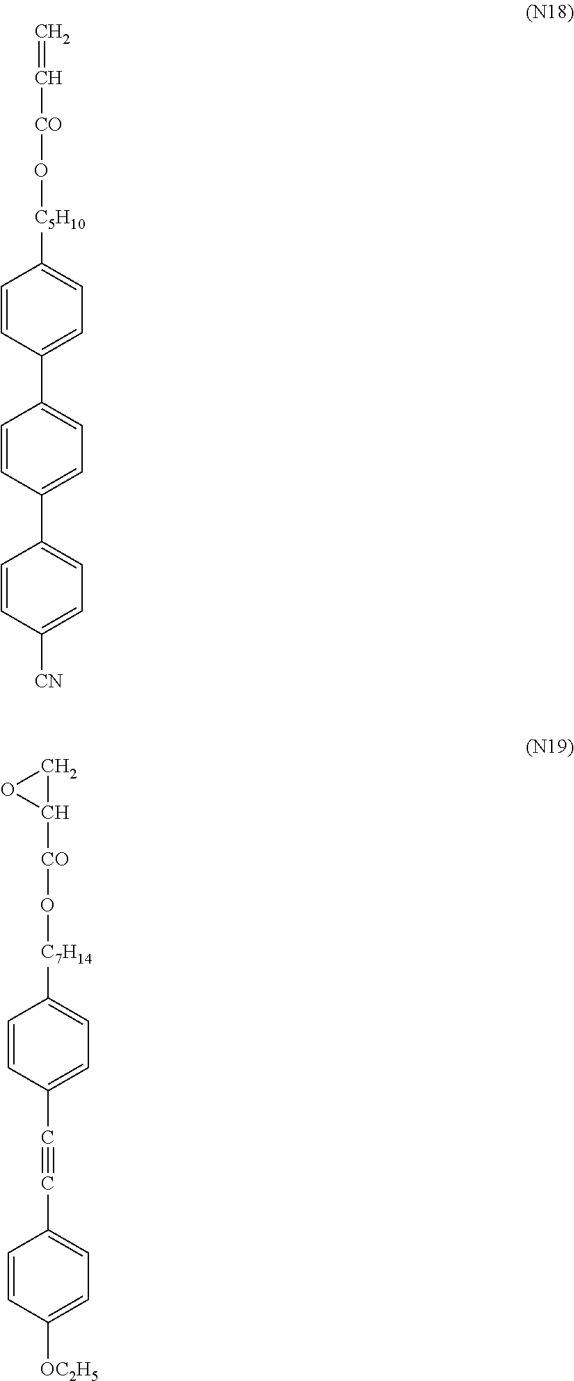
C=C[CO]O[C5H10]C1=CC=C(C2=CC=C(C3=CC=C([CN])C=C3)C=C2)C=C1.C1C([CO]O[C7H14]C2=CC=C(C#CC3=CC=C([OC2H5])C=C3)C=C2)O1
